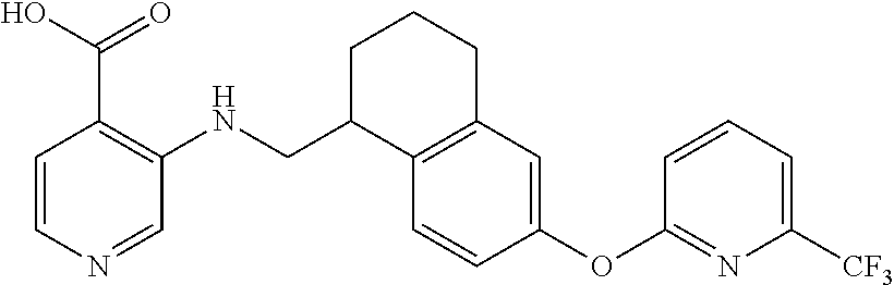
C12=C(C=CC(OC3=NC([CF3])=CC=C3)=C1)C(CNC1=C(C(O)=O)C=CN=C1)CCC2
